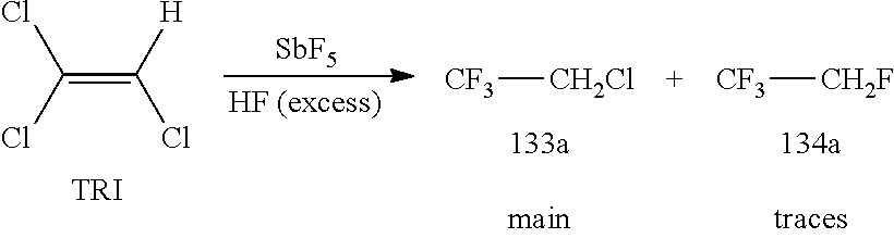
C(=C(Cl)Cl)(Cl)[H].[TRI].[SbF5].[CF3][CH2Cl].[CF3][CH2F]
